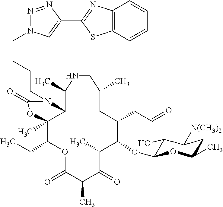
C12C(C)(C(CC)OC(=O)C(C)C(=O)C(C)C(OC3C(O)C([N(CH3)2])CC(C)O3)C(CC=O)CC(C)CNC1C)OC(=O)N2CCCCN1N=NC(C2=NC3=C(S2)C=CC=C3)=C1
